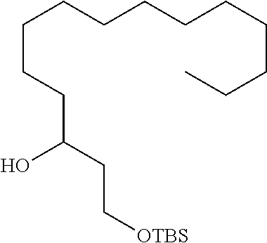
C(CCCCCCCCC)CCC(CC[OTBS])O
